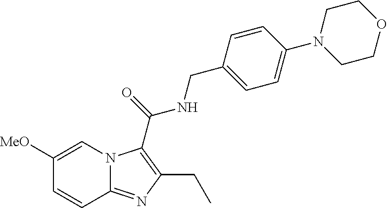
C1([MeO])=CN2C(=NC(CC)=C2C(=O)NCC2=CC=C(N3CCOCC3)C=C2)C=C1
